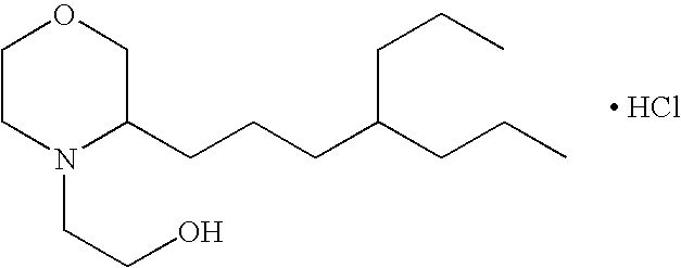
C1CN(CCO)C(CCCC(CCC)CCC)CO1.[ HCl]
